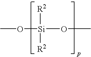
CO[Si](OC)([R2])[R2]
